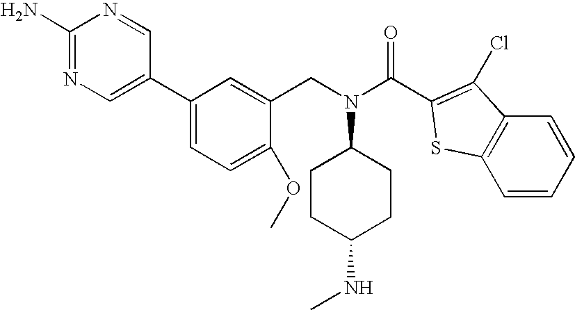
C1(N)=NC=C(C2=CC=C(OC)C(CN(C3CCC(NC)CC3)C(C3=C(Cl)C4=C(S3)C=CC=C4)=O)=C2)C=N1
